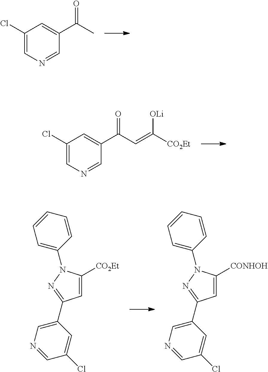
C1=C([CONHOH])N(C2=CC=CC=C2)N=C1C1=CN=CC(Cl)=C1.C1=C([CO2Et])N(C2=CC=CC=C2)N=C1C1=CN=CC(Cl)=C1.C1(Cl)=CN=CC(C(C)=O)=C1.C1(Cl)=CN=CC(C(C=C([CO2Et])[OLi])=O)=C1
